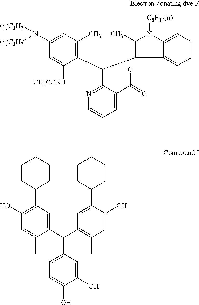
C1(C2(C3=C(C)N([C8H17(n)])C4=CC=CC=C34)C3=NC=CC=C3C(=O)O2)=C(C)C=C(N([(n)C3H7])[(n)C3H7])C=C1[CH3CONH].C1(C(C2=C(C)C=C(O)C(C3CCCCC3)=C2)C2=CC=C(O)C(O)=C2)=CC(C2CCCCC2)=C(O)C=C1C
